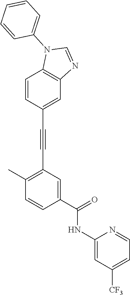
C1=C(C#CC2=C(C)C=CC(C(=O)NC3=CC([CF3])=CC=N3)=C2)C=CC2=C1N=CN2C1=CC=CC=C1
